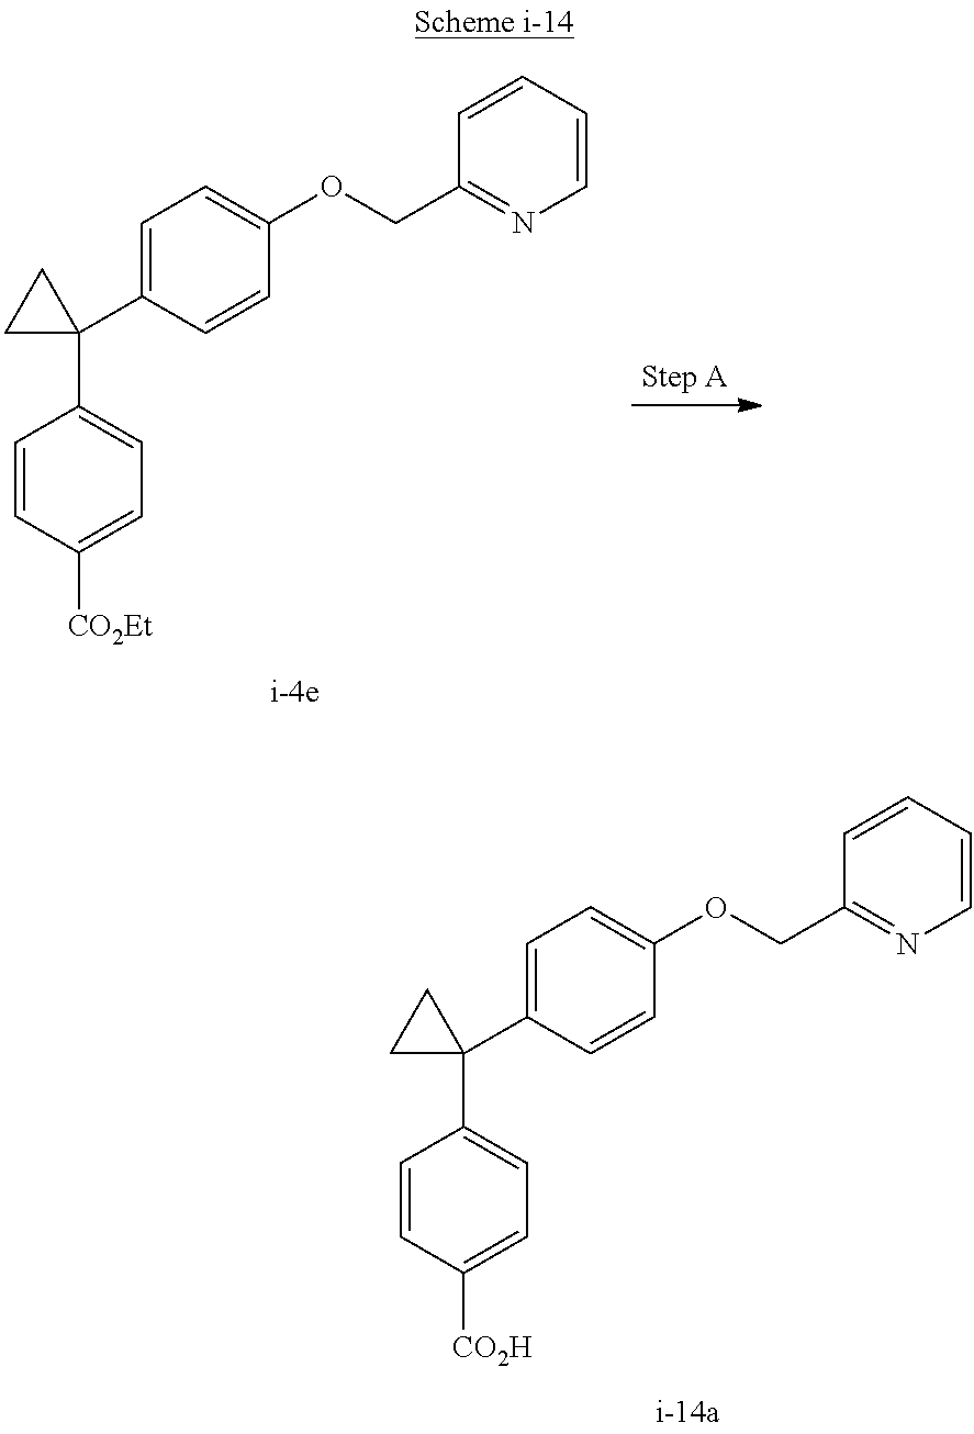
C1(C2(C3=CC=C([CO2Et])C=C3)CC2)=CC=C(OCC2=NC=CC=C2)C=C1.C1(C2(C3=CC=C([CO2H])C=C3)CC2)=CC=C(OCC2=NC=CC=C2)C=C1
